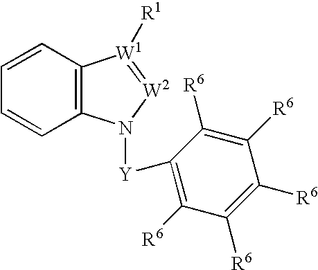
C12=C(C=CC=C1)[W1]([R1])=[W2]N2[Y]C1=C([R6])C([R6])=C([R6])C([R6])=C1[R6]
